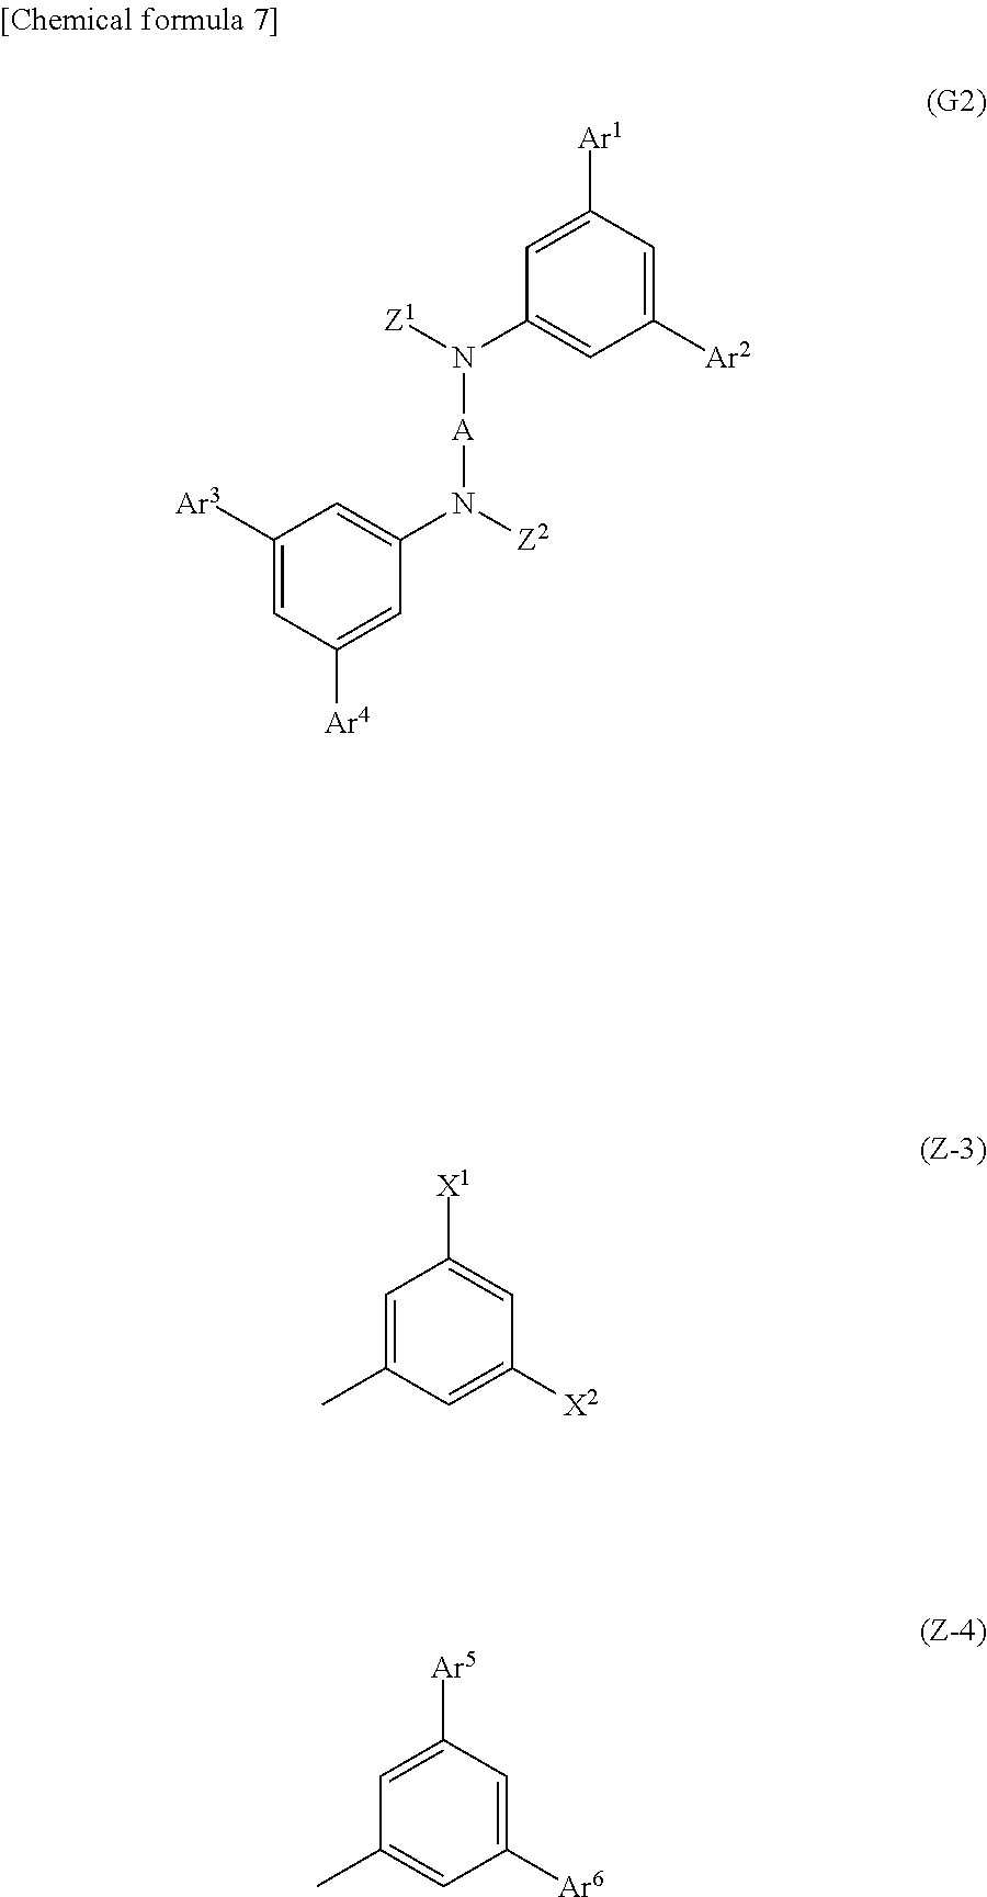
C1=C([Ar1])C=C([Ar2])C=C1N([Z1])[A]N(C1=CC([Ar3])=CC([Ar4])=C1)[Z2].C1=C(C)C=C([X2])C=C1[X1].C1=C([Ar5])C=C([Ar6])C=C1C
